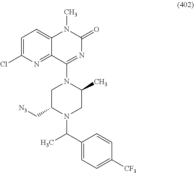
[CF3]C1=CC=C(C(C)N2C(C[N3])CN(C3=NC(=O)N(C)C4=CC=C(Cl)N=C43)C(C)C2)C=C1
